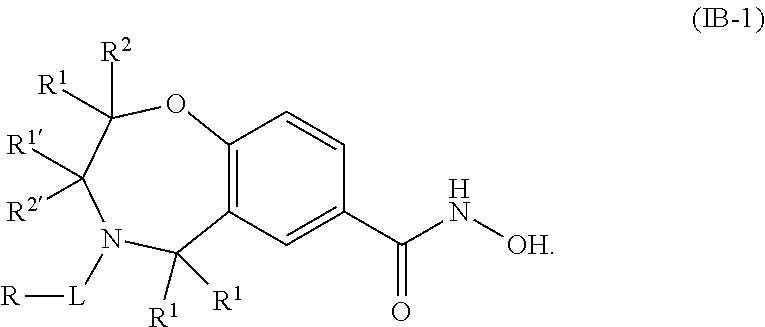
C12=C(C=C(C(N[OH])=O)C=C1)C([R1])([R1])N([L][R])C([R1])([R2])C([R1])([R2])O2
